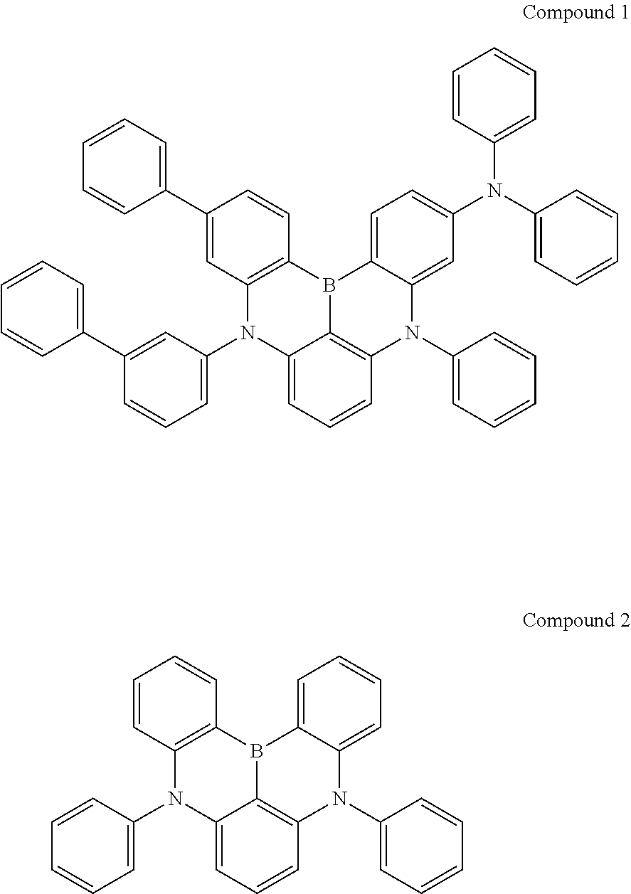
C1(C2=CC=CC=C2)=CC2=C(C=C1)B1C3=C(N(C4=CC=CC=C4)C4=CC(N(C5=CC=CC=C5)C5=CC=CC=C5)=CC=C14)C=CC=C3N2C1=CC=CC(C2=CC=CC=C2)=C1.C1=CC2=C(C=C1)B1C3=C(N(C4=CC=CC=C4)C4=CC=CC=C14)C=CC=C3N2C1=CC=CC=C1
